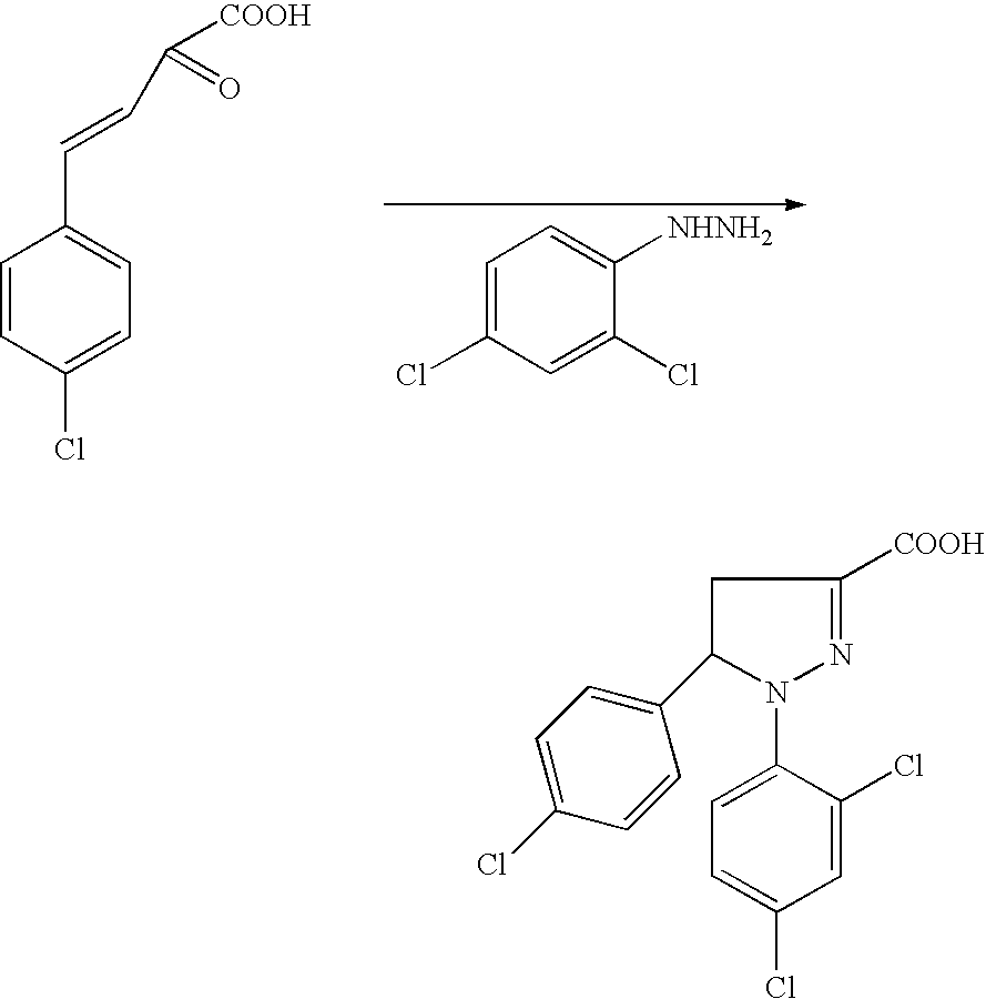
C1=CC(Cl)=CC=C1C=CC([COOH])=O.C1=C(Cl)C=C(Cl)C([NHNH2])=C1.C1=C(Cl)C(N2N=C([COOH])CC2C2=CC=C(Cl)C=C2)=CC=C1Cl
